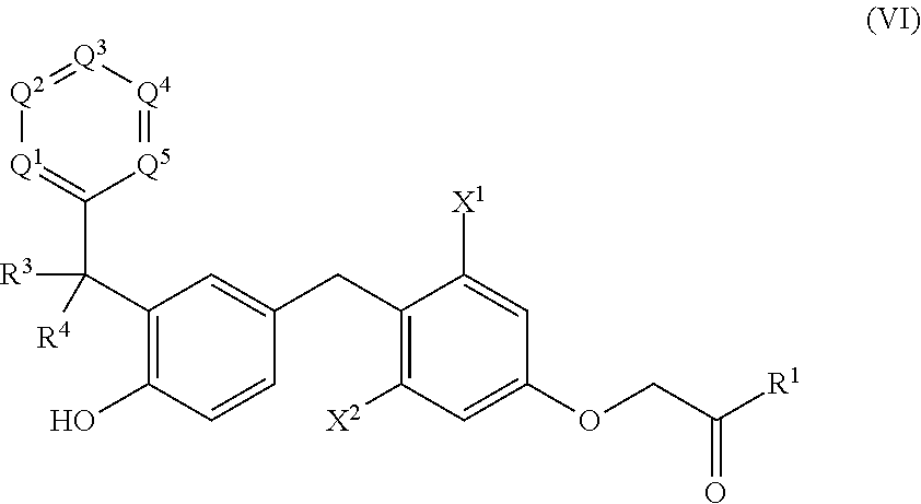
C1=C(CC2=C([X2])C=C(OCC(=O)[R1])C=C2[X1])C=CC(O)=C1C([R4])([R3])C1=[Q1][Q2]=[Q3][Q4]=[Q5]1
